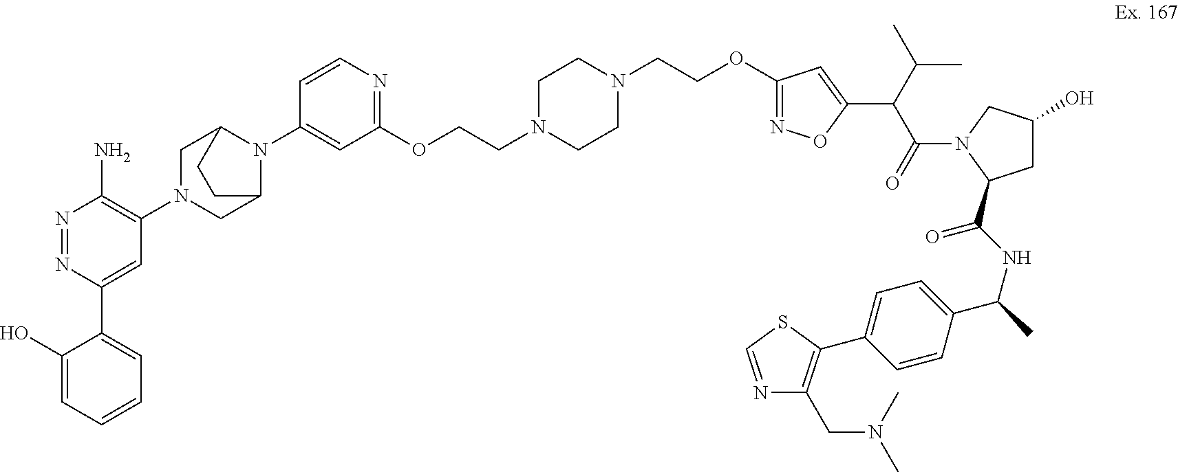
N1=NC(C2=CC=CC=C2O)=CC(N2CC3N(C4=CC(OCCN5CCN(CCOC6=NOC(C(C(N7C(C(NC(C)C8=CC=C(C9=C(CN(C)C)N=CS9)C=C8)=O)CC(O)C7)=O)C(C)C)=C6)CC5)=NC=C4)C(C2)CC3)=C1N
